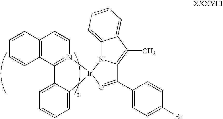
C12=C(C3=N(C=C1)[Ir]1(C4=CC=CC=C34)N3C(=C(C)C4=CC=CC=C34)C(C3=CC=C(Br)C=C3)=O1)C=CC=C2
